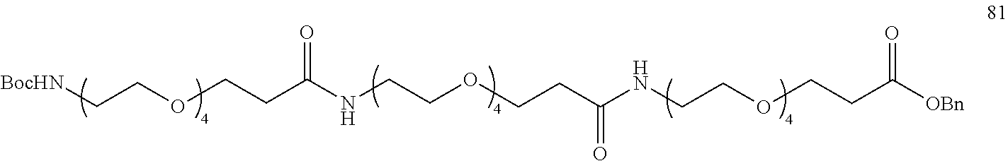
[BocHN]CCOCCC(NCCOCCC(=O)NCCOCCC([OBn])=O)=O
